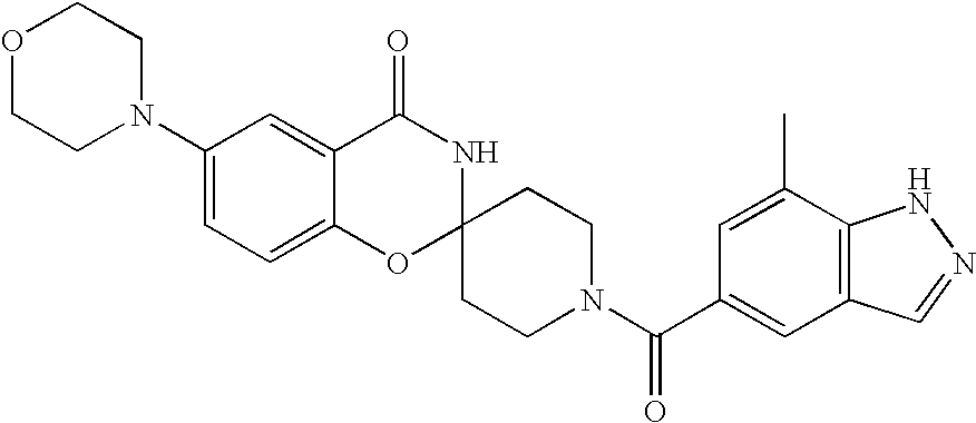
C1(N2CCOCC2)=CC=C2C(=C1)C(=O)NC1(O2)CCN(C(=O)C2=CC3=C(C(C)=C2)NN=C3)CC1
